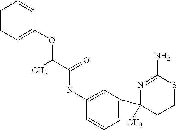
N1=C(N)SCCC1(C1=CC=CC(NC(C(C)OC2=CC=CC=C2)=O)=C1)C
